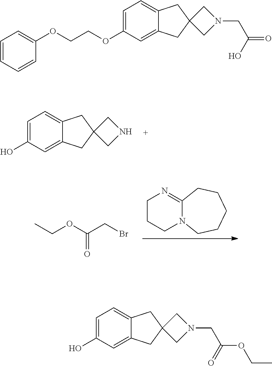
C12=NCCCN1CCCCC2.CCOC(CBr)=O.C1=C(O)C=C2C(=C1)CC1(C2)CNC1.C1=C(O)C=C2C(=C1)CC1(C2)CN(CC(=O)OCC)C1.C1(OCCOC2=CC=CC=C2)=CC=C2C(=C1)CC1(C2)CN(CC(=O)O)C1
